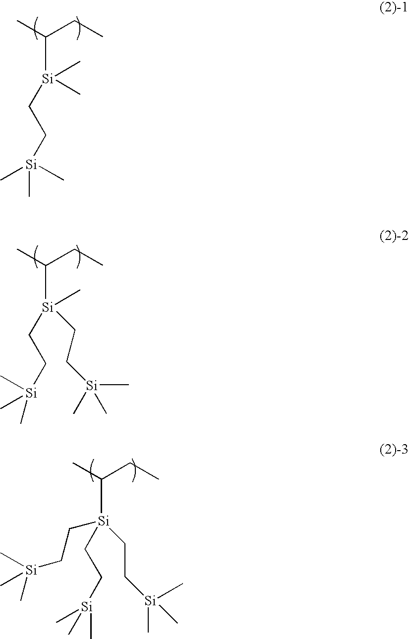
[Si](CC[Si](C)(C)C)(C(C)CC)(C)C.[Si](CC[Si](C)(C)C)(C(C)CC)(CC[Si](C)(C)C)C.[Si](C(C)CC)(CC[Si](C)(C)C)(CC[Si](C)(C)C)CC[Si](C)(C)C
